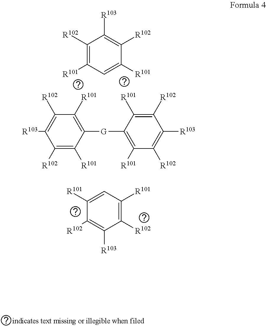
C1([R102])=C([R101])C([G]C2=C([R101])C([R102])=C([R103])C([R102])=C2[R101])=C([R101])C([R102])=C1[R103].C1([R102])=C([R101])C=C([R101])C([R102])=C1[R103].C1=C([R101])C([R102])=C([R103])C([R102])=C1[R101]
